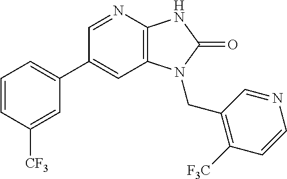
C1(C2=CC=CC([CF3])=C2)=CC2=C(N=C1)NC(=O)N2CC1=C([F3C])C=CN=C1
